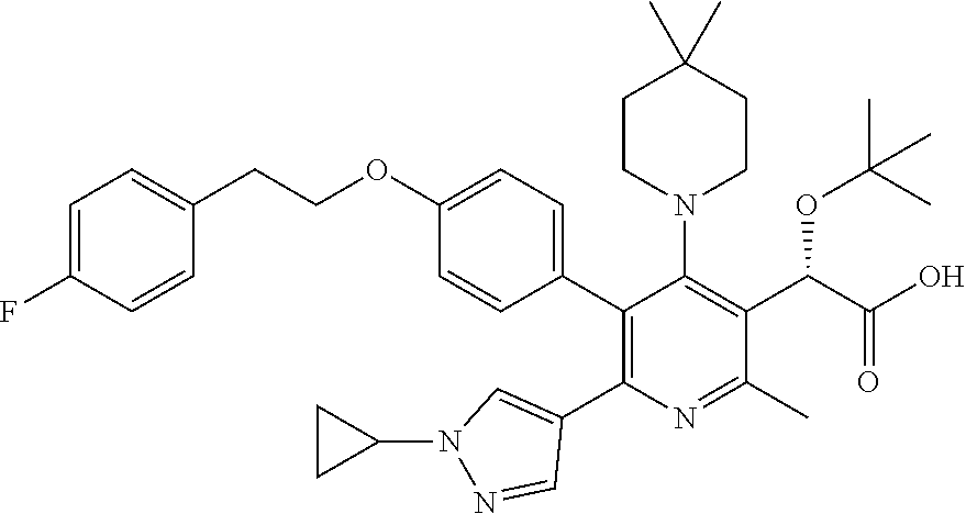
C1=C(F)C=CC(CCOC2=CC=C(C3=C(C4=CN(C5CC5)N=C4)N=C(C)C(C(C(O)=O)OC(C)(C)C)=C3N3CCC(C)(C)CC3)C=C2)=C1
